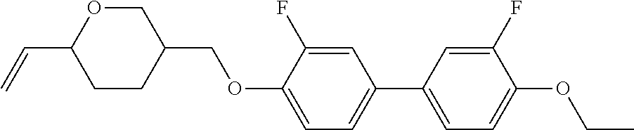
C1OC(C=C)CCC1COC1=CC=C(C2=CC=C(OCC)C(F)=C2)C=C1F
